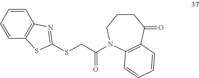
C1=CC2=C(C=C1)N=C(SCC(=O)N1CCCC(=O)C3=C1C=CC=C3)S2
